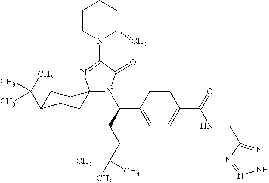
N1(C2=NC3(N(C(C4=CC=C(C(=O)NCC5=NNN=N5)C=C4)CCC(C)(C)C)C2=O)CCC(C(C)(C)C)CC3)C(C)CCCC1
